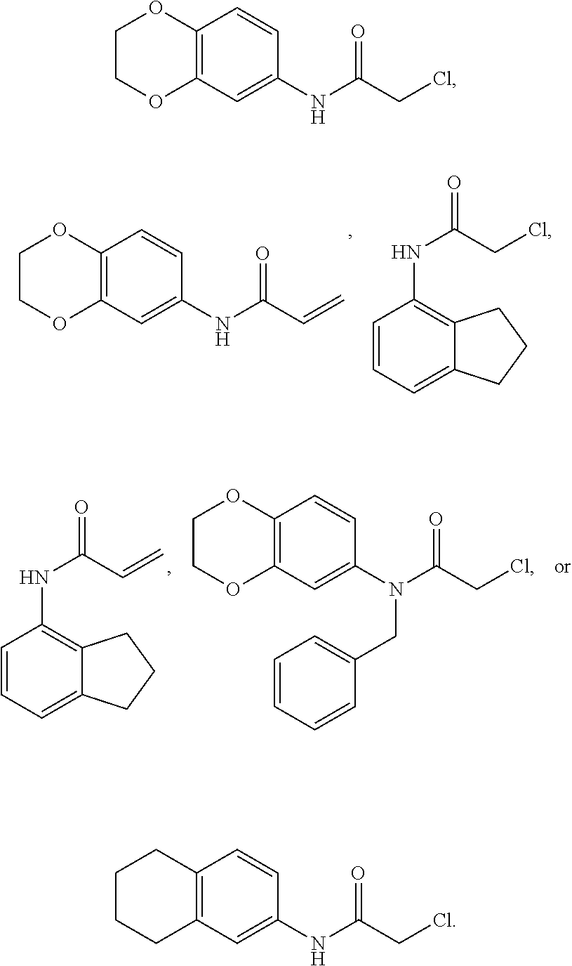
C12=C(C=C(NC(C=C)=O)C=C1)OCCO2.C1=CC=C2C(=C1NC(=O)CCl)CCC2.C1=CC=C2C(=C1NC(=O)C=C)CCC2.C12=C(C=C(N(CC3=CC=CC=C3)C(=O)CCl)C=C1)OCCO2.C12=C(C=C(NC(CCl)=O)C=C1)OCCO2.C12=C(C=C(NC(=O)CCl)C=C1)CCCC2
